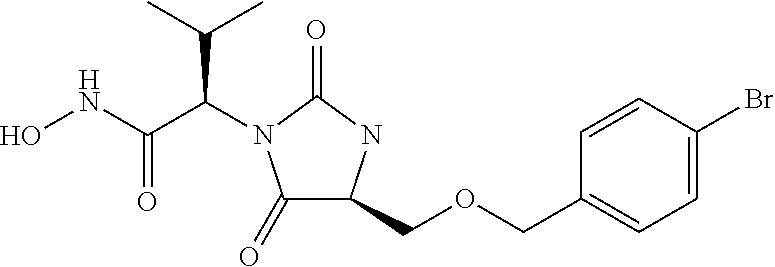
C1(=O)C(COCC2=CC=C(Br)C=C2)NC(=O)N1C(C(NO)=O)C(C)C
